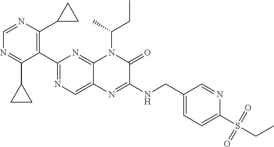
C1=NC(C2CC2)=C(C2=NC=C3C(=N2)N(C(C)CC)C(=O)C(NCC2=CC=C(S(=O)(=O)CC)N=C2)=N3)C(C2CC2)=N1
